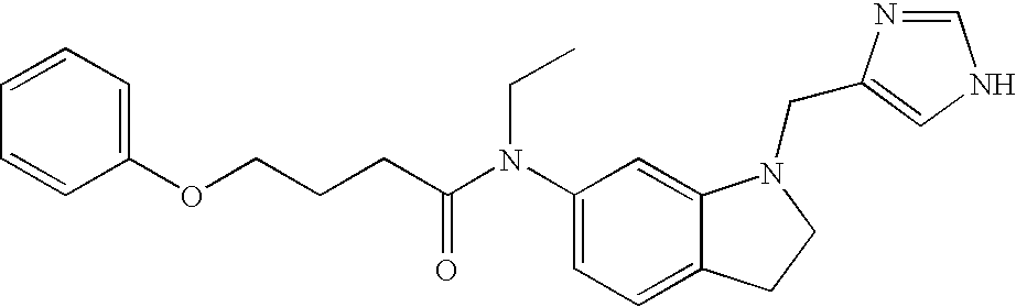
C1(N(C(CCCOC2=CC=CC=C2)=O)CC)=CC=C2C(=C1)N(CC1=CNC=N1)CC2
